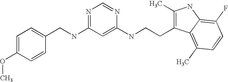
C1(CNC2=NC=NC(NCCC3=C(C)NC4=C(F)C=CC(C)=C34)=C2)=CC=C(OC)C=C1
